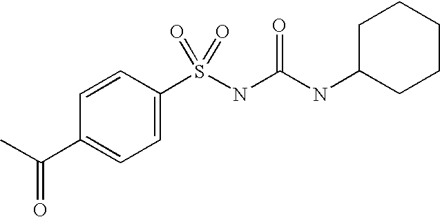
C1=CC(C(C)=O)=CC=C1S(NC(NC1CCCCC1)=O)(=O)=O
